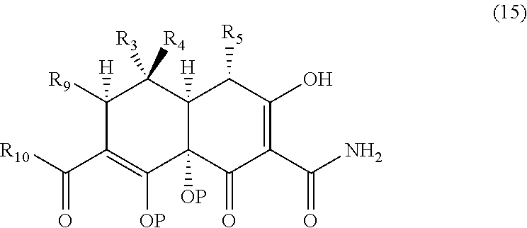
[R10]C(C1=C([OP])C2([OP])C([H])(C([R4])([R3])C1([R9])[H])C([R5])C(O)=C(C(=O)N)C2=O)=O
